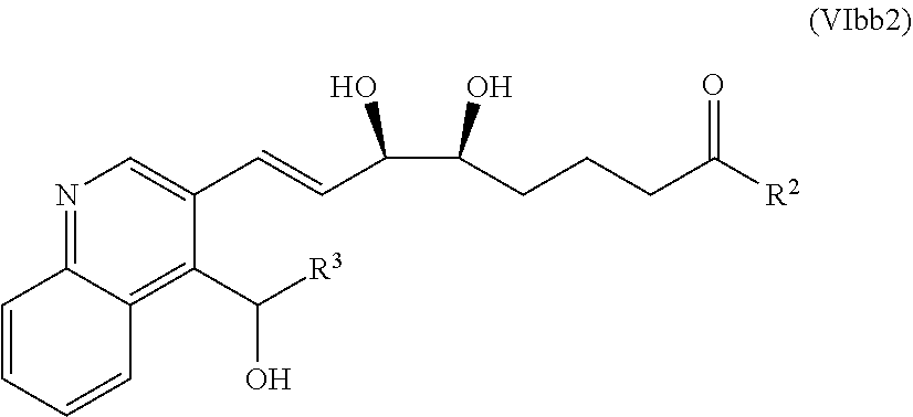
OC(CCCC([R2])=O)C(C=CC1=CN=C2C(=C1C([R3])O)C=CC=C2)O
